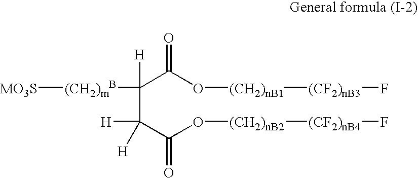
[MO3S][(CH2)mB]C(C(C(O[(CH2)nB2][(CF2)nB4]F)=O)([H])[H])(C(O[(CH2)nB1][(CF2)nB3]F)=O)[H]
